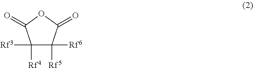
C1([Rf4])([Rf3])C([Rf5])([Rf6])C(=O)OC1=O
